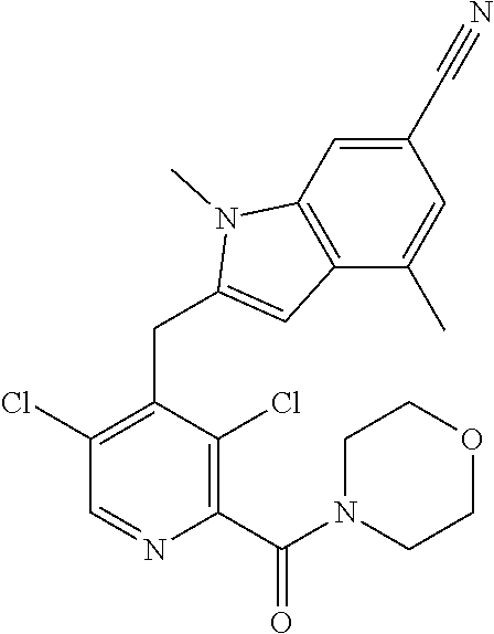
C1(C#N)=CC2=C(C(C)=C1)C=C(CC1=C(Cl)C=NC(C(N3CCOCC3)=O)=C1Cl)N2C
